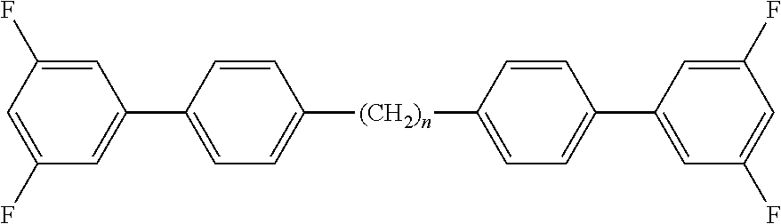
C1=C(F)C=C(C2=CC=C([(CH2)n]C3=CC=C(C4=CC(F)=CC(F)=C4)C=C3)C=C2)C=C1F
